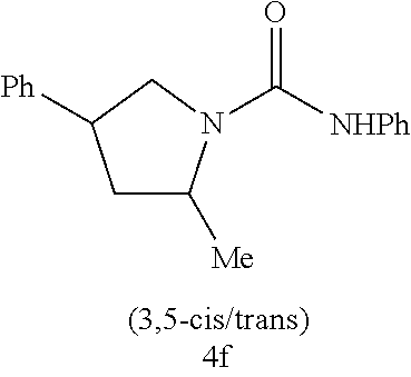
C1C([Me])N(C([NHPh])=O)CC1[Ph]
